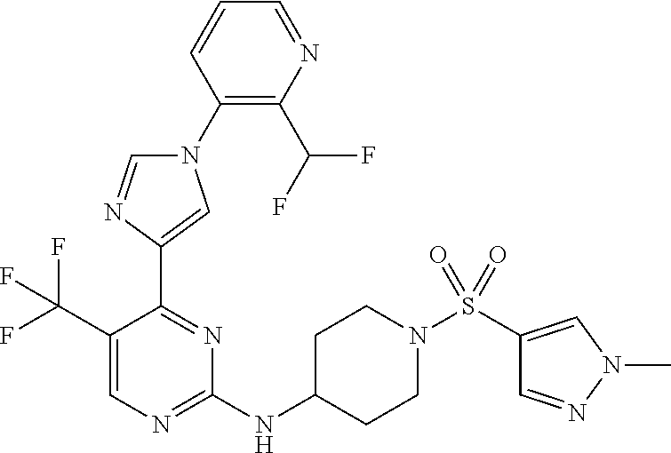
C1(N2C=NC(C3=NC(NC4CCN(S(C5=CN(C)N=C5)(=O)=O)CC4)=NC=C3C(F)(F)F)=C2)=C(C(F)F)N=CC=C1
